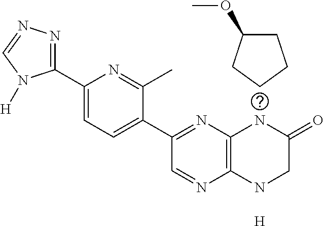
[H].C12=C(NCC(=O)N1)N=CC(C1=CC=C(C3=NN=CN3[H])N=C1C)=N2.C1CCC(OC)C1
